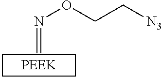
C=NOCC[N3]
